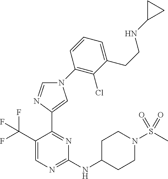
N1(C2=C(Cl)C(CCNC3CC3)=CC=C2)C=NC(C2=NC(NC3CCN(S(C)(=O)=O)CC3)=NC=C2C(F)(F)F)=C1
